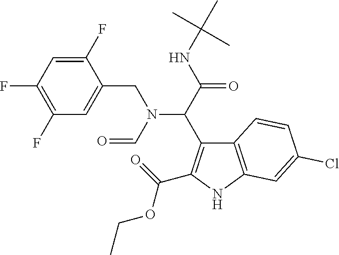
C(C(NC(C)(C)C)=O)(N(CC1=CC(F)=C(F)C=C1F)C=O)C1=C(C(=O)OCC)NC2=C1C=CC(Cl)=C2
